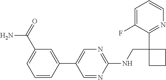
N(CC1(C2=NC=CC=C2F)CCC1)C1=NC=C(C2=CC(C(=O)N)=CC=C2)C=N1
